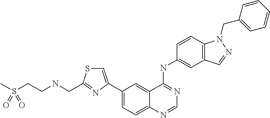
C1=NC2=CC=C(C3=CSC(CNCCS(C)(=O)=O)=N3)C=C2C(NC2=CC3=C(C=C2)N(CC2=CC=CC=C2)N=C3)=N1
